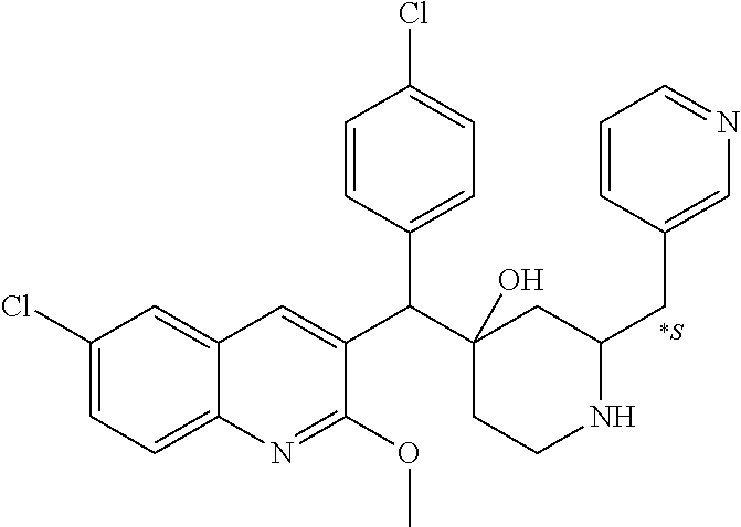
[*S].C1(Cl)=CC=C2C(=C1)C=C(C(C1(O)CCNC(CC3=CN=CC=C3)C1)C1=CC=C(Cl)C=C1)C(OC)=N2
